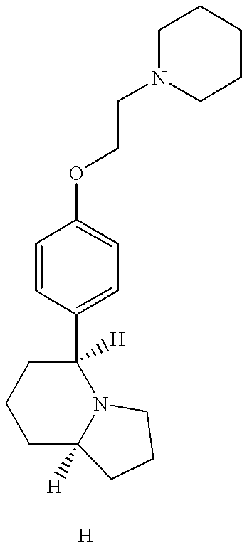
C1N(CCOC2=CC=C(C3([H])CCCC4([H])CCCN34)C=C2)CCCC1
